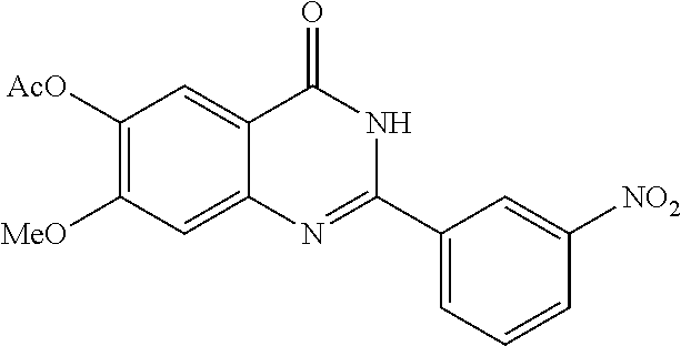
C1([AcO])=C([MeO])C=C2C(=C1)C(=O)NC(C1=CC=CC([NO2])=C1)=N2
